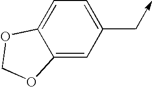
C12=CC(C->C)=CC=C1OCO2
